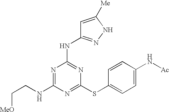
N(C1=NC(NC2=NNC([Me])=C2)=NC(SC2=CC=C(N[Ac])C=C2)=N1)CC[MeO]
